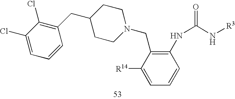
C1CN(CC2=C(NC(N[R3])=O)C=CC=C2[R14])CCC1CC1=C(Cl)C(Cl)=CC=C1
